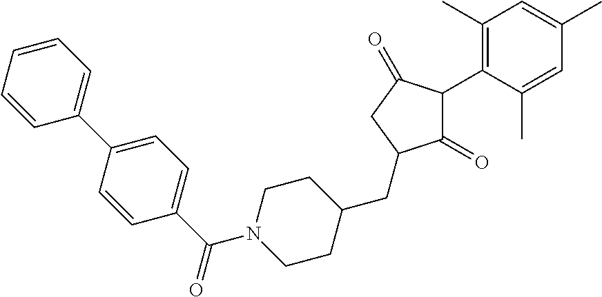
C1(=O)C(C2=C(C)C=C(C)C=C2C)C(=O)CC1CC1CCN(C(C2=CC=C(C3=CC=CC=C3)C=C2)=O)CC1
